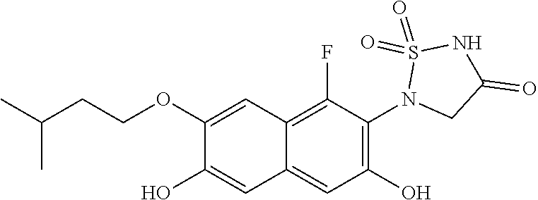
C1(OCCC(C)C)=CC2=C(F)C(N3CC(=O)NS3(=O)=O)=C(O)C=C2C=C1O
